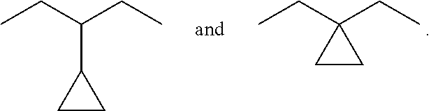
CCC1(CC)CC1.CCC(CC)C1CC1
